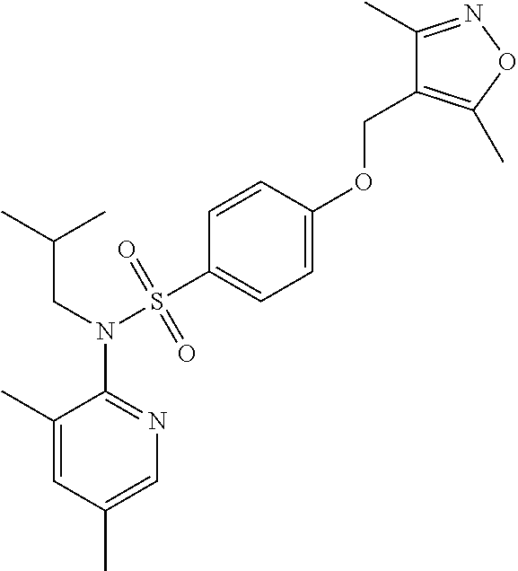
C1(C)=CC(C)=CN=C1N(CC(C)C)S(C1=CC=C(OCC2=C(C)ON=C2C)C=C1)(=O)=O
